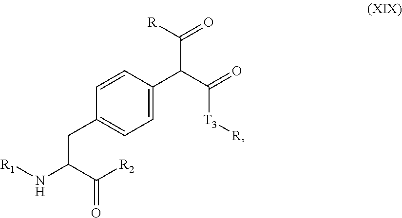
C1=C(C(C([R])=O)C([T3][R])=O)C=CC(CC(C(=O)[R2])N[R1])=C1
